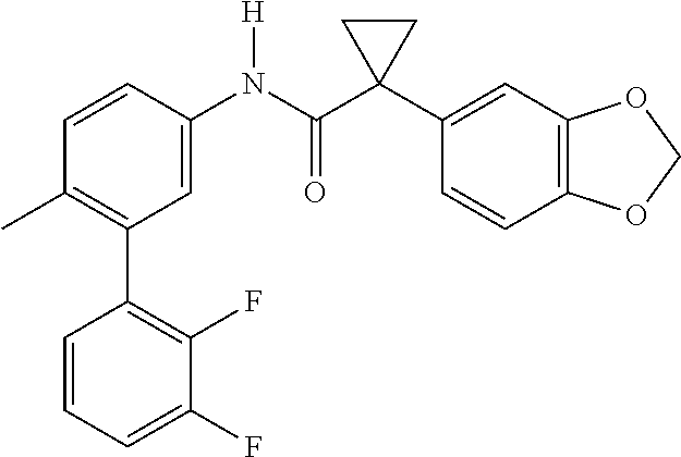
C1=C(N(C(C2(C3=CC4=C(C=C3)OCO4)CC2)=O)[H])C=CC(C)=C1C1=C(F)C(F)=CC=C1
